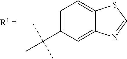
C1=C(C(C)(C)C)C=C2C(=C1)SC=N2
